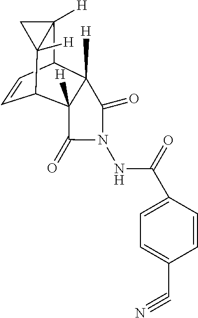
C1=CC2C3([H])C([H])(C1C1([H])C2([H])C1)C(=O)N(NC(=O)C1=CC=C(C#N)C=C1)C3=O
